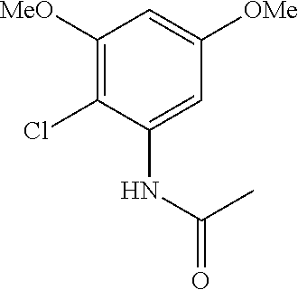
C1([MeO])=C(Cl)C(NC(=O)C)=CC([OMe])=C1
